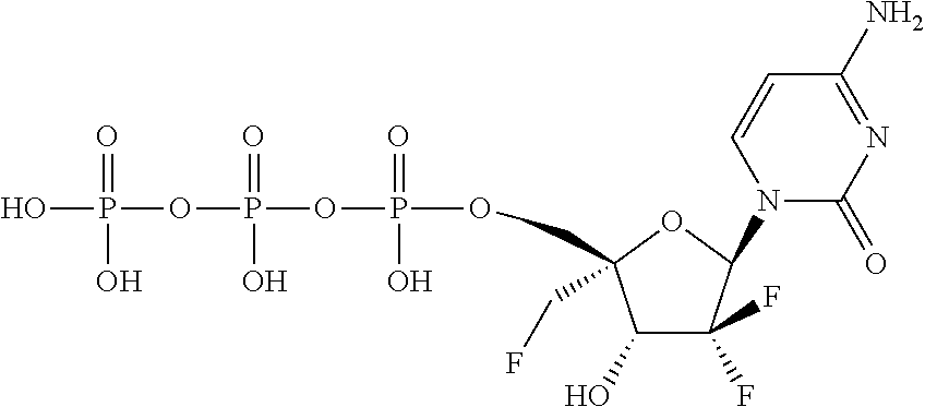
C1(O)C(F)(F)C(N2C(=O)N=C(N)C=C2)OC1(COP(OP(OP(O)(=O)O)(=O)O)(=O)O)CF
